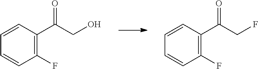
C1(F)=C(C(CO)=O)C=CC=C1.C1(F)=C(C(CF)=O)C=CC=C1
